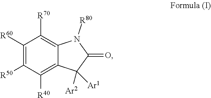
[R50]C1=C([R60])C([R70])=C2C(=C1[R40])C([Ar1])([Ar2])C(=O)N2[R80]
